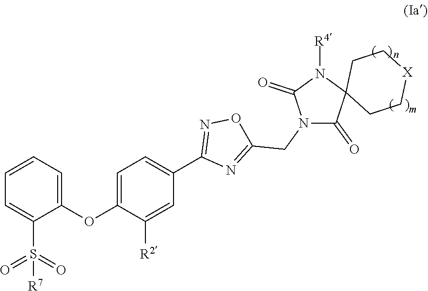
C1(C2=CC=C(OC3=CC=CC=C3S(=O)([R7])=O)C([R2])=C2)=NOC(CN2C(=O)C3(N([R4])C2=O)CC[X]CC3)=N1
